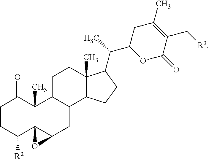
C1=CC([R2])C23C(C)(C1=O)C1C(CC2O3)C2C(C)(CC1)C(C(C)C1OC(=O)C(C[R3])=C(C)C1)CC2
